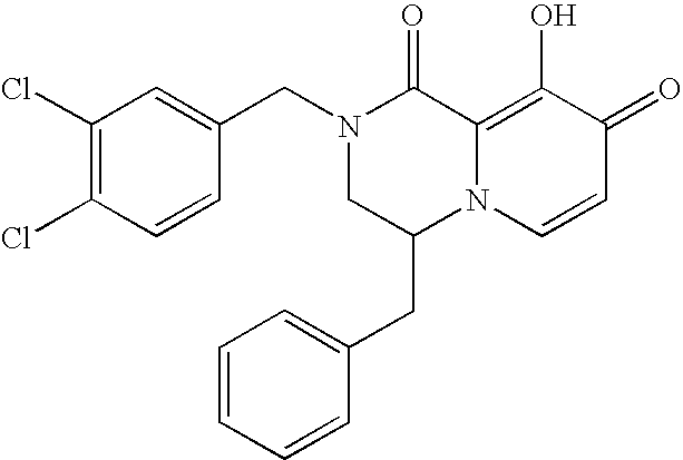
N1(CC2=CC(Cl)=C(Cl)C=C2)CC(CC2=CC=CC=C2)N2C(=C(O)C(=O)C=C2)C1=O
